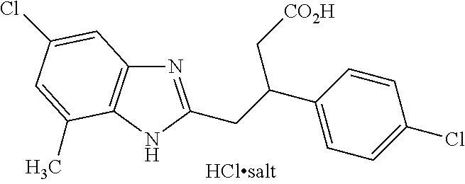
N1=C(CC(C2=CC=C(Cl)C=C2)C[CO2H])NC2=C1C=C(Cl)C=C2C
